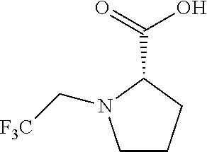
C1(C(=O)O)CCCN1C[F3C]
